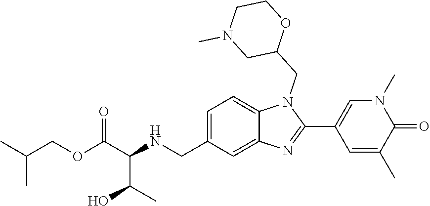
C12=CC=C(CNC(C(C)O)C(OCC(C)C)=O)C=C1N=C(C1=CN(C)C(=O)C(C)=C1)N2CC1OCCN(C)C1
